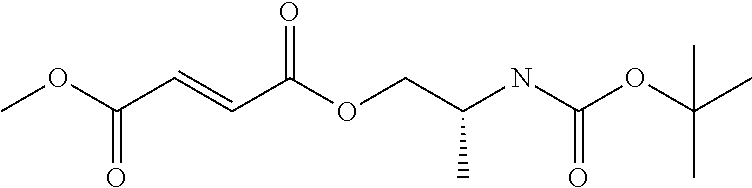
COC(C=CC(OCC(NC(OC(C)(C)C)=O)C)=O)=O
